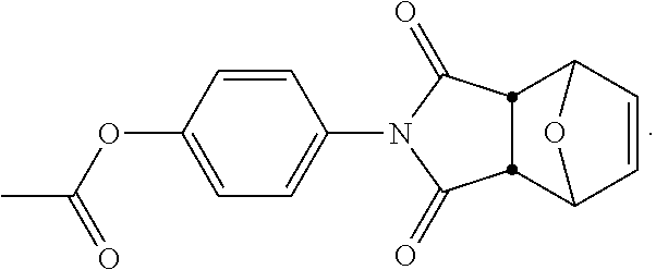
C1=CC2OC1C1C(=O)N(C3=CC=C(OC(C)=O)C=C3)C(=O)C21
